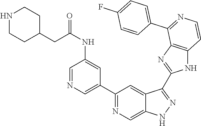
C1(C2=NC=C3C(=C2)C(C2=NC4=C(N2)C=CN=C4C2=CC=C(F)C=C2)=NN3)=CN=CC(NC(CC2CCNCC2)=O)=C1
